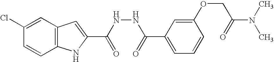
C12=C(C=C(Cl)C=C1)C=C(C(NNC(C1=CC=CC(OCC(N(C)C)=O)=C1)=O)=O)N2
